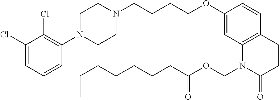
C1(Cl)=CC=CC(N2CCN(CCCCOC3=CC4=C(C=C3)CCC(=O)N4COC(CCCCCCC)=O)CC2)=C1Cl
